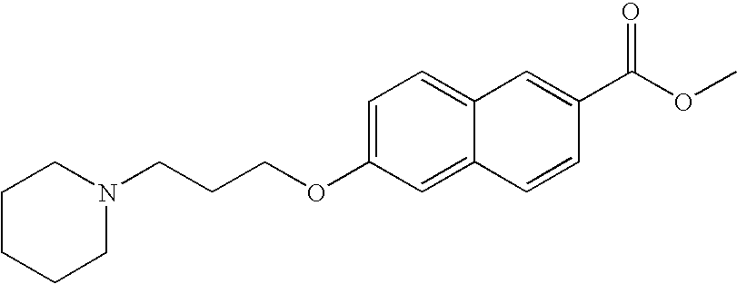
C1CCCN(CCCOC2=CC=C3C(=C2)C=CC(C(OC)=O)=C3)C1
